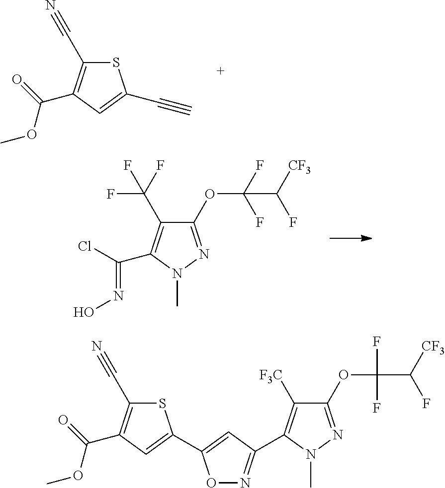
S1C(C#N)=C(C(=O)OC)C=C1C#C.C1(OC(C([CF3])F)(F)F)=NN(C)C(C(=NO)Cl)=C1C(F)(F)F.S1C(C#N)=C(C(=O)OC)C=C1C1=CC(C2=C([F3C])C(OC(C([CF3])F)(F)F)=NN2C)=NO1
